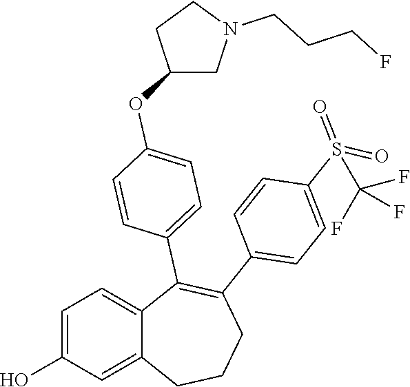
C1=C(O)C=C2C(=C1)C(C1=CC=C(OC3CN(CCCF)CC3)C=C1)=C(C1=CC=C(S(=O)(=O)C(F)(F)F)C=C1)CCC2
